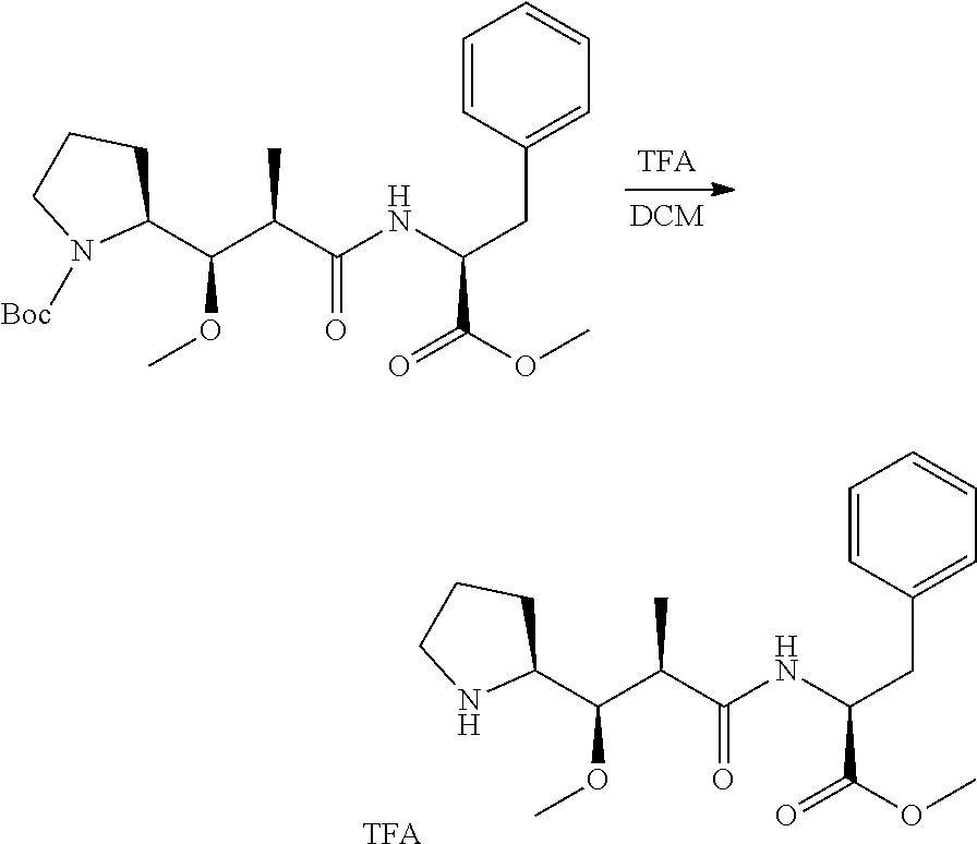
C(CC1=CC=CC=C1)(C(OC)=O)NC(C(C(C1CCCN1[Boc])OC)C)=O.[TFA].C(C(C(NC(CC1=CC=CC=C1)C(OC)=O)=O)C)(C1CCCN1)OC
